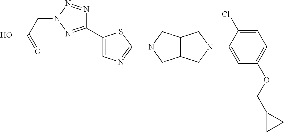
C1(C2=CN=C(N3CC4C(C3)CN(C3=CC(OCC5CC5)=CC=C3Cl)C4)S2)=NN(CC(O)=O)N=N1
